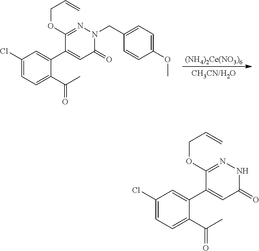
[(NH4)2Ce(NO3)6].C1(Cl)=CC=C(C(C)=O)C(C2=CC(=O)N(CC3=CC=C(OC)C=C3)N=C2OCC=C)=C1.C1(Cl)=CC=C(C(C)=O)C(C2=CC(=O)NN=C2OCC=C)=C1
